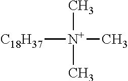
C[N+](C)(C)[C18H37]
